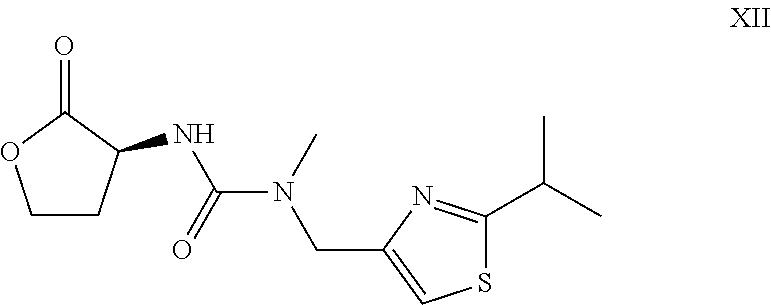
C1CC(NC(=O)N(CC2=CSC(C(C)C)=N2)C)C(=O)O1
